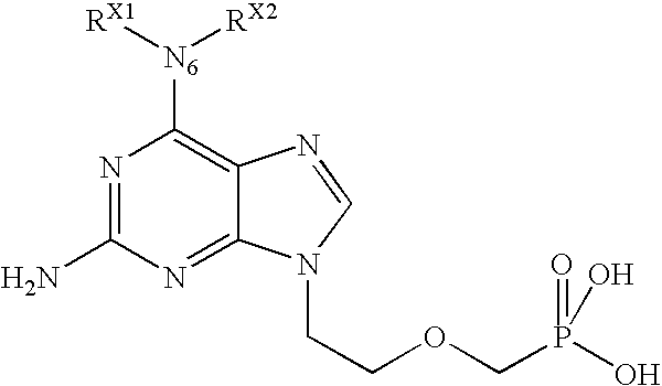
N1=C(N)N=C2C(=C1[N6]([RX1])[RX2])N=CN2CCOCP(O)(=O)O
